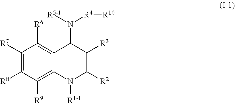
C1([R7])=C([R8])C([R9])=C2C(=C1[R6])C(N([R5-1])[R4][R10])C([R3])C([R2])N2[R1-1]
